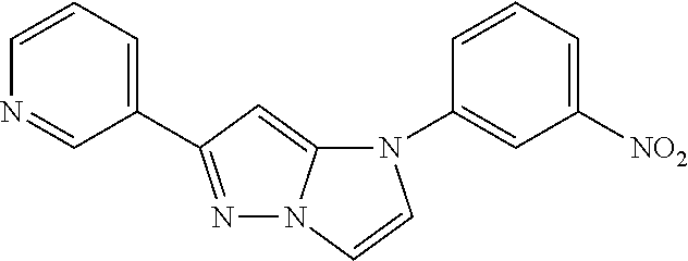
N1(C2=CC([NO2])=CC=C2)C2=CC(C3=CC=CN=C3)=NN2C=C1
